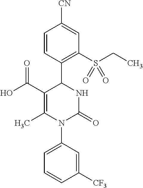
C1(C(O)=O)=C(C)N(C2=CC=CC([CF3])=C2)C(=O)NC1C1=C(S(CC)(=O)=O)C=C([CN])C=C1
